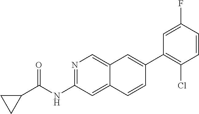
C1(C2=CC3=CN=C(NC(=O)C4CC4)C=C3C=C2)=C(Cl)C=CC(F)=C1
